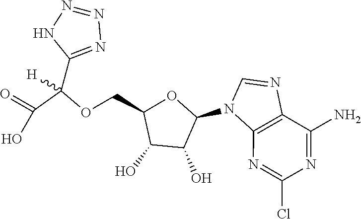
C1(N2C3=C(C(N)=NC(Cl)=N3)N=C2)OC(COC(C(=O)O)([H])C2=NN=NN2)C(O)C1O
